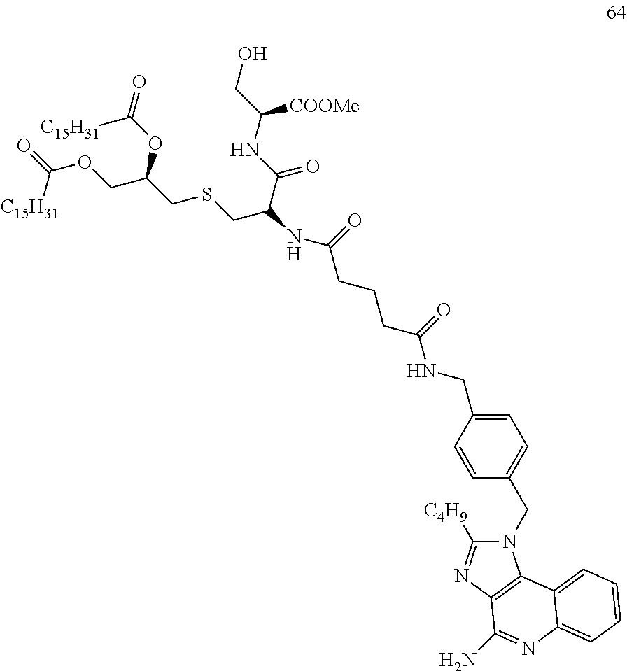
O=C(OCC(CSCC(NC(=O)CCCC(NCC1=CC=C(CN2C([C4H9])=NC3=C2C2=CC=CC=C2N=C3N)C=C1)=O)C(=O)NC([COOMe])CO)OC(=O)[C15H31])[C15H31]
